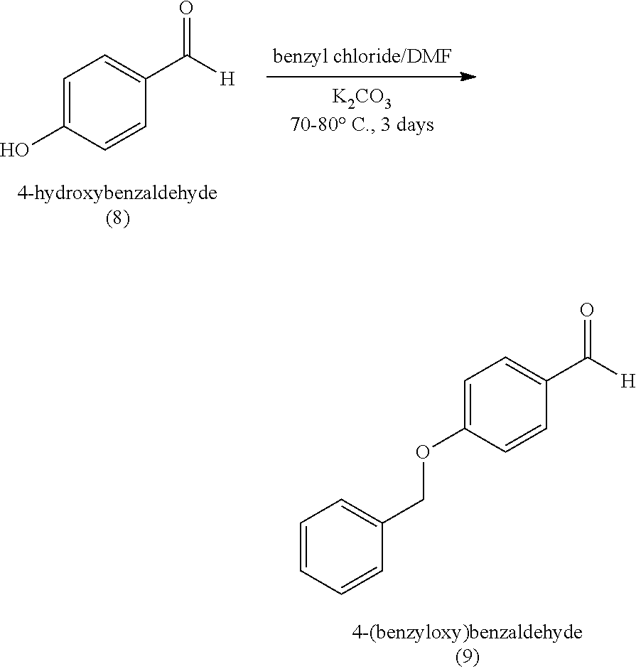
C1=C(OCC2=CC=CC=C2)C=CC(C([H])=O)=C1.C1=C(O)C=CC(C([H])=O)=C1
